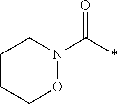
C1CCON(C(*)=O)C1
